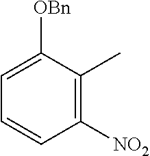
C1=C([OBn])C(C)=C([NO2])C=C1
